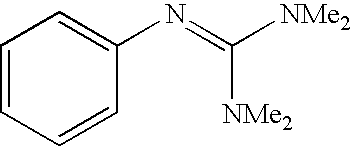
C1=CC=CC(N=C([NMe2])[NMe2])=C1
